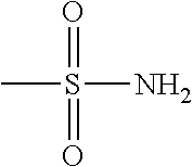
CS(=O)(=O)N
